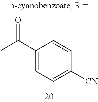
C1(C(C)=O)=CC=C([CN])C=C1
